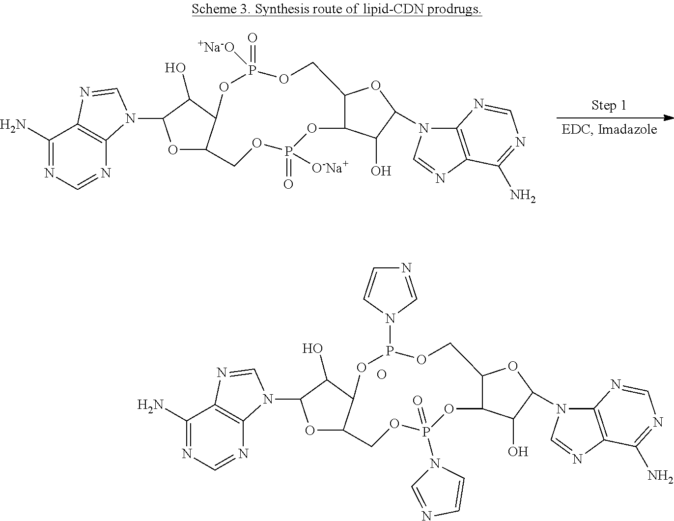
C1(N)=NC=NC2=C1N=CN2C1OC2C(C1O)OP(N1C=NC=C1)OCC1C(OP(N3C=NC=C3)(=O)OC2)C(O)C(N2C3=C(N=C2)C(N)=NC=N3)O1.O.C1(N)=NC=NC2=C1N=CN2C1OC2C(C1O)OP(=O)([+Na-O])OCC1C(OP(=O)([O-Na+])OC2)C(O)C(N2C3=C(N=C2)C(N)=NC=N3)O1
